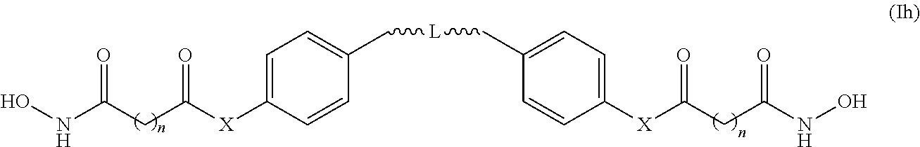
[X](C(CC(=O)NO)=O)C1=CC=C(C[L]CC2=CC=C([X]C(CC(NO)=O)=O)C=C2)C=C1
